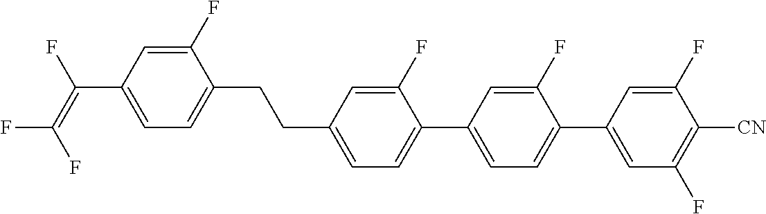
C(C1=CC=C(C2=CC=C(C3=CC(F)=C([CN])C(F)=C3)C(F)=C2)C(F)=C1)CC1=CC=C(C(=C(F)F)F)C=C1F
